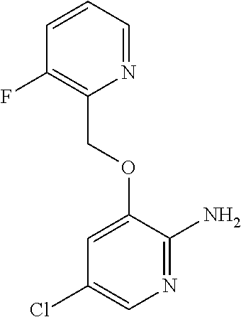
C1=CC=NC(COC2=CC(Cl)=CN=C2N)=C1F
